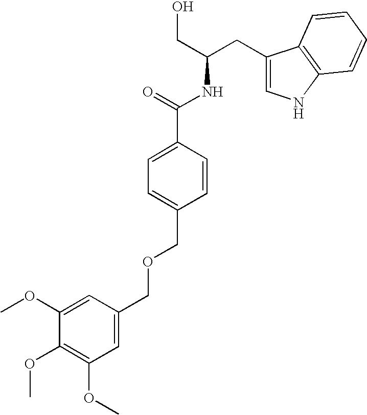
C1(CC(CO)NC(C2=CC=C(COCC3=CC(OC)=C(OC)C(OC)=C3)C=C2)=O)=CNC2=C1C=CC=C2
